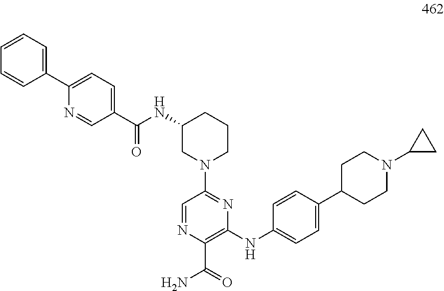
C1=C(C2=CC=CC=C2)N=CC(C(NC2CN(C3=NC(NC4=CC=C(C5CCN(C6CC6)CC5)C=C4)=C(C(N)=O)N=C3)CCC2)=O)=C1
